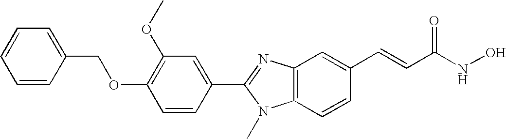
C1(OC)=C(OCC2=CC=CC=C2)C=CC(C2=NC3=C(N2C)C=CC(C=CC(NO)=O)=C3)=C1
